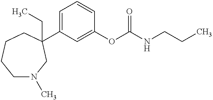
C1N(C)CC(C2=CC=CC(OC(NCCC)=O)=C2)(CC)CCC1
